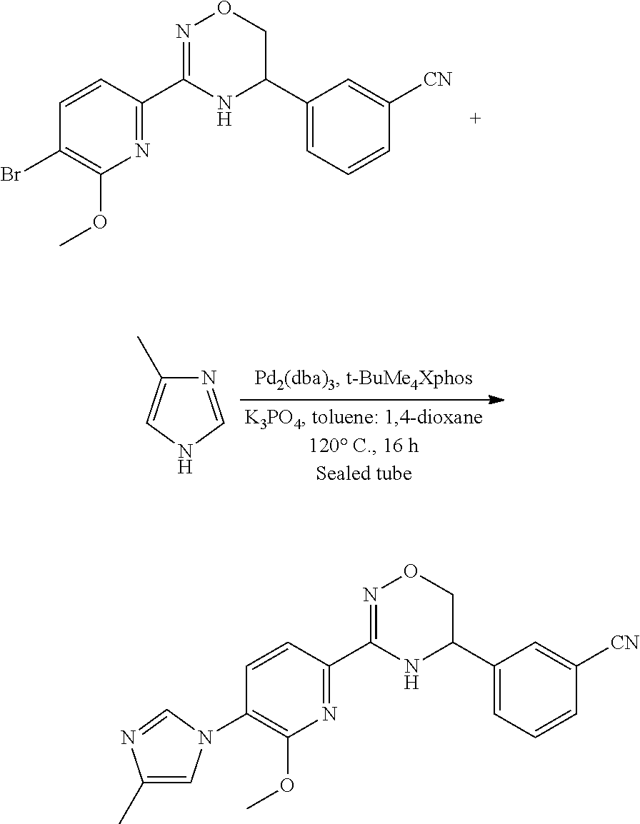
N1=CNC=C1C.N1=C(C2=NOCC(C3=CC=CC([CN])=C3)N2)C=CC(Br)=C1OC.N1=C(C2=NOCC(C3=CC=CC([CN])=C3)N2)C=CC(N2C=C(C)N=C2)=C1OC
